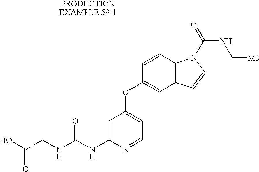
C1=C(NC(NCC(O)=O)=O)N=CC=C1OC1=CC2=C(C=C1)N(C(=O)NC[Me])C=C2
